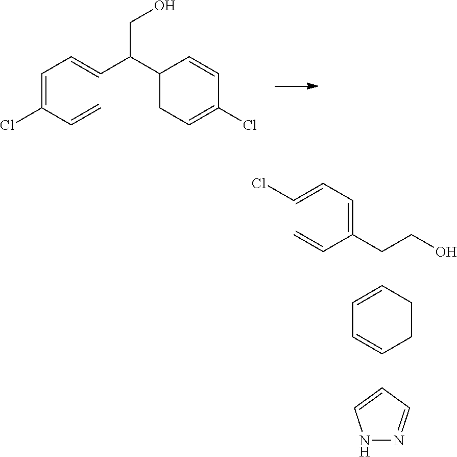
C(=C(C=C)Cl)C=CC(C1CC=C(Cl)C=C1)CO.C(=CC=CCl)(C=C)CCO.C1=CNN=C1.C1=CC=CCC1
